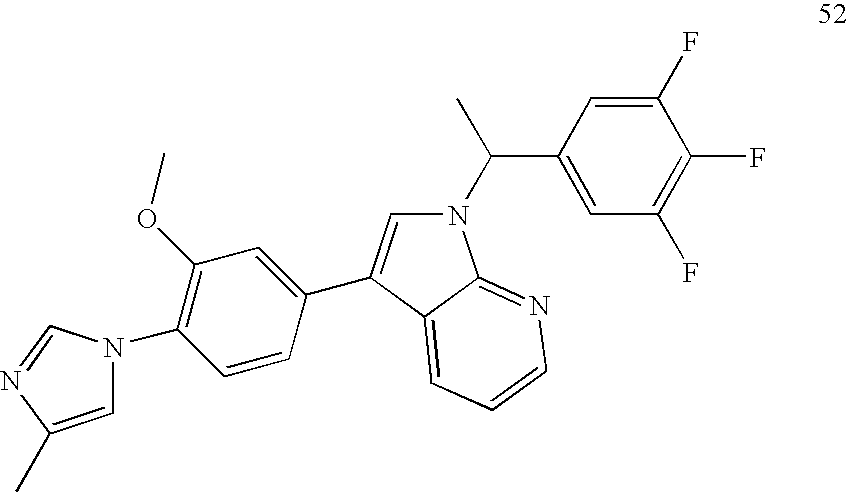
C1(C(N2C=C(C3=CC(OC)=C(N4C=C(C)N=C4)C=C3)C3=CC=CN=C23)C)=CC(F)=C(F)C(F)=C1
